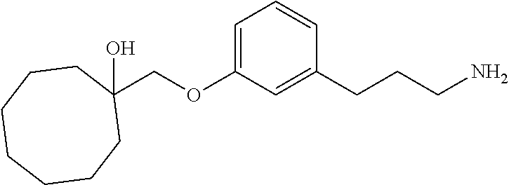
C1(COC2=CC=CC(CCCN)=C2)(O)CCCCCCC1
